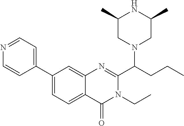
C1(C2=CC=NC=C2)=CC=C2C(=C1)N=C(C(CCC)N1CC(C)NC(C)C1)N(CC)C2=O
